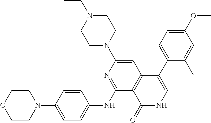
N1(C2=CC3=C(C(NC4=CC=C(N5CCOCC5)C=C4)=N2)C(=O)NC=C3C2=CC=C(OC)C=C2C)CCN(CC)CC1
